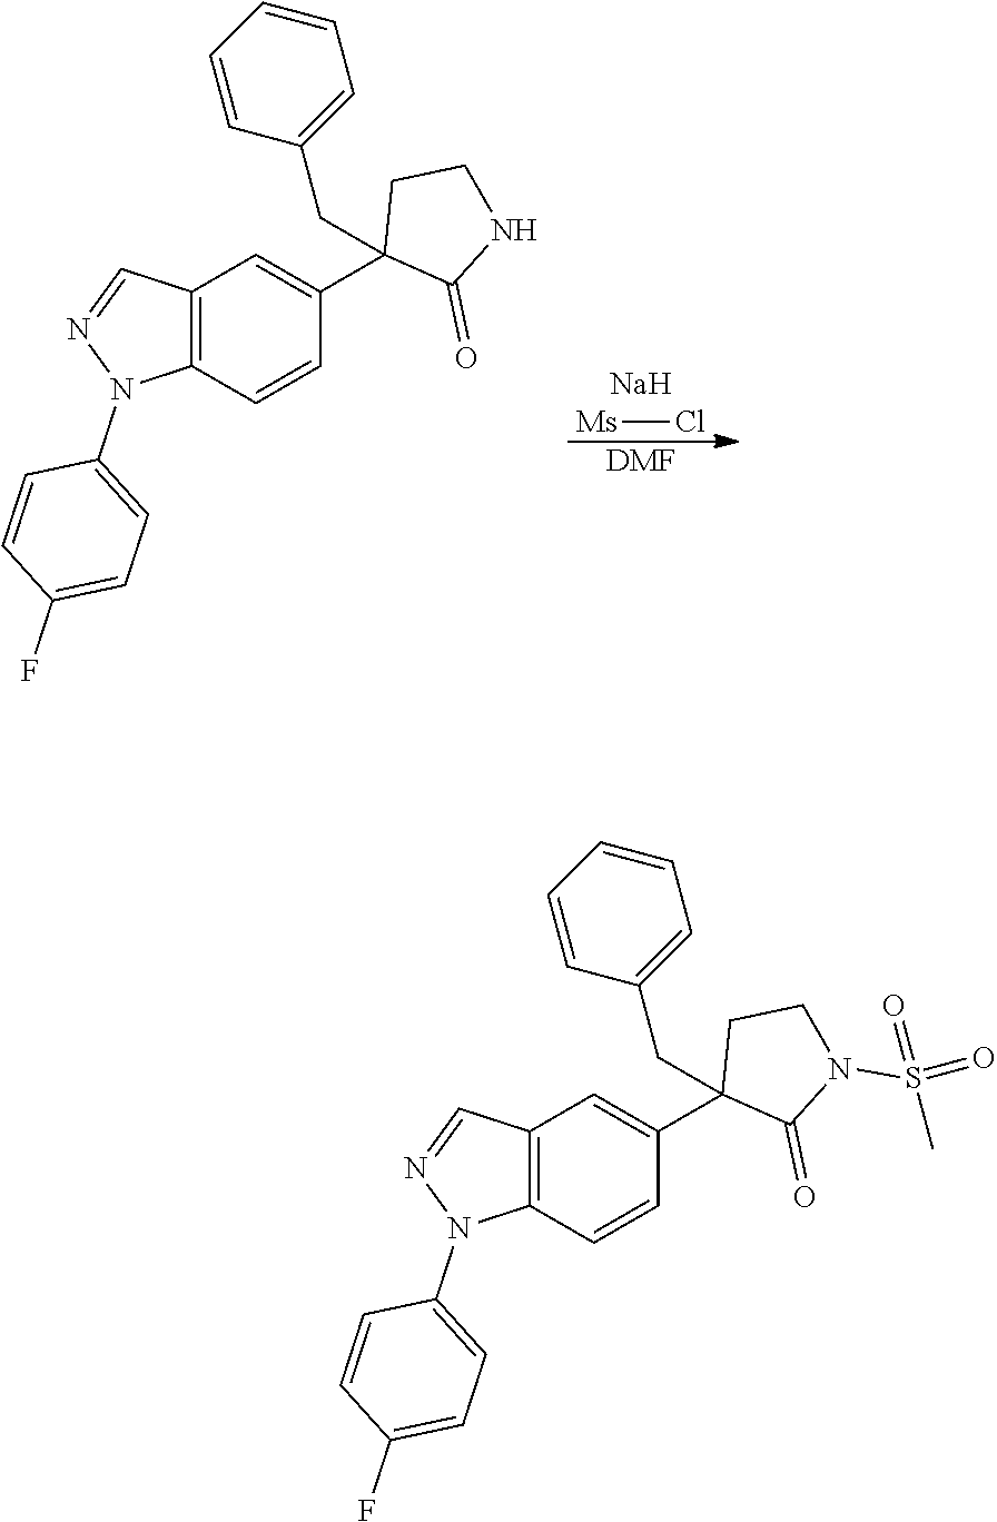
[Na].[DMF].[Ms]Cl.C12=C(C=CC(C3(CC4=CC=CC=C4)C(=O)NCC3)=C1)N(C1=CC=C(F)C=C1)N=C2.C12=C(C=CC(C3(CC4=CC=CC=C4)C(=O)N(S(=O)(C)=O)CC3)=C1)N(C1=CC=C(F)C=C1)N=C2
